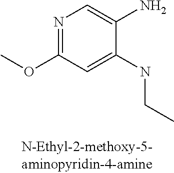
N1=C(OC)C=C(NCC)C(N)=C1
